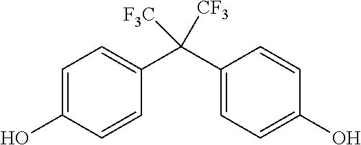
C1=C(O)C=CC(C(C2=CC=C(O)C=C2)([F3C])[CF3])=C1
